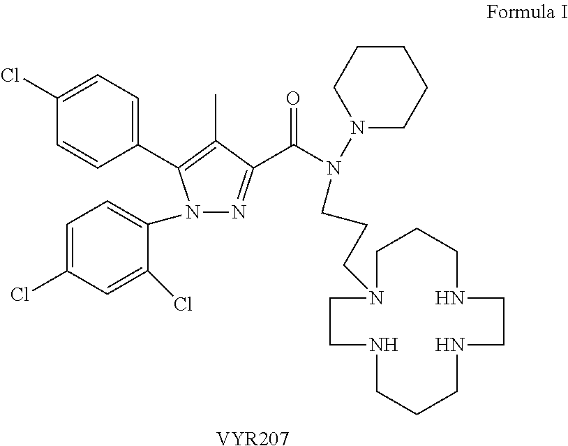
N1(C2=CC=C(Cl)C=C2Cl)N=C(C(N(CCCN2CCNCCCNCCNCCC2)N2CCCCC2)=O)C(C)=C1C1=CC=C(Cl)C=C1.[VYR207]
